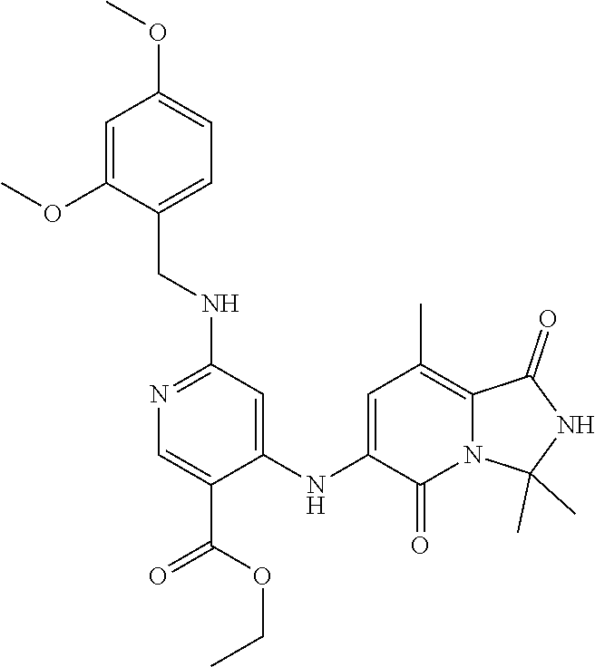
O(C)C1=CC=C(CNC2=NC=C(C(OCC)=O)C(NC3=CC(C)=C4C(=O)NC(C)(C)N4C3=O)=C2)C(OC)=C1
